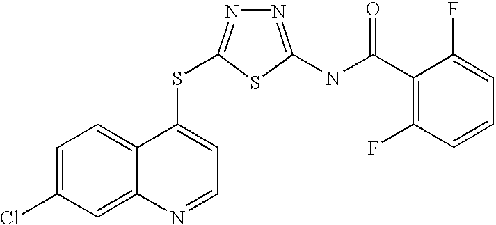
C1=C(Cl)C=C2C(=C1)C(SC1=NN=C(NC(=O)C3=C(F)C=CC=C3F)S1)=CC=N2
